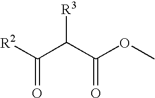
[R2]C(C(C(OC)=O)[R3])=O
